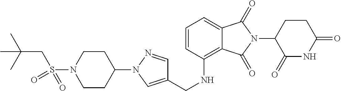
C1(N2N=CC(CNC3=C4C(=CC=C3)C(=O)N(C3C(=O)NC(=O)CC3)C4=O)=C2)CCN(S(=O)(CC(C)(C)C)=O)CC1
